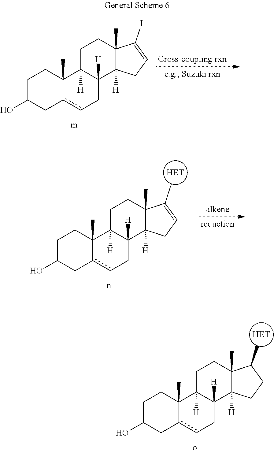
C1(C)C2(C)C([H])(C3([H])Ccc4CC(O)CCC4(C)C3([H])CC2)CC1.[HET].C1C(O)Cc2cCC3([H])C([H])(C2(C)C1)CCC1(C)C3([H])CC=C1I.C1(C)=CCC2([H])C3([H])Ccc4CC(O)CCC4(C)C3([H])CCC12C.[HET]
